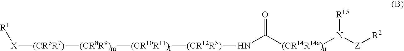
[X]([(CR6R7)][(CR8R9)m][(CR10R11)l][(CR12R3)]NC([(CR14R14a)n]N([Z][R2])[R15])=O)[R1]
